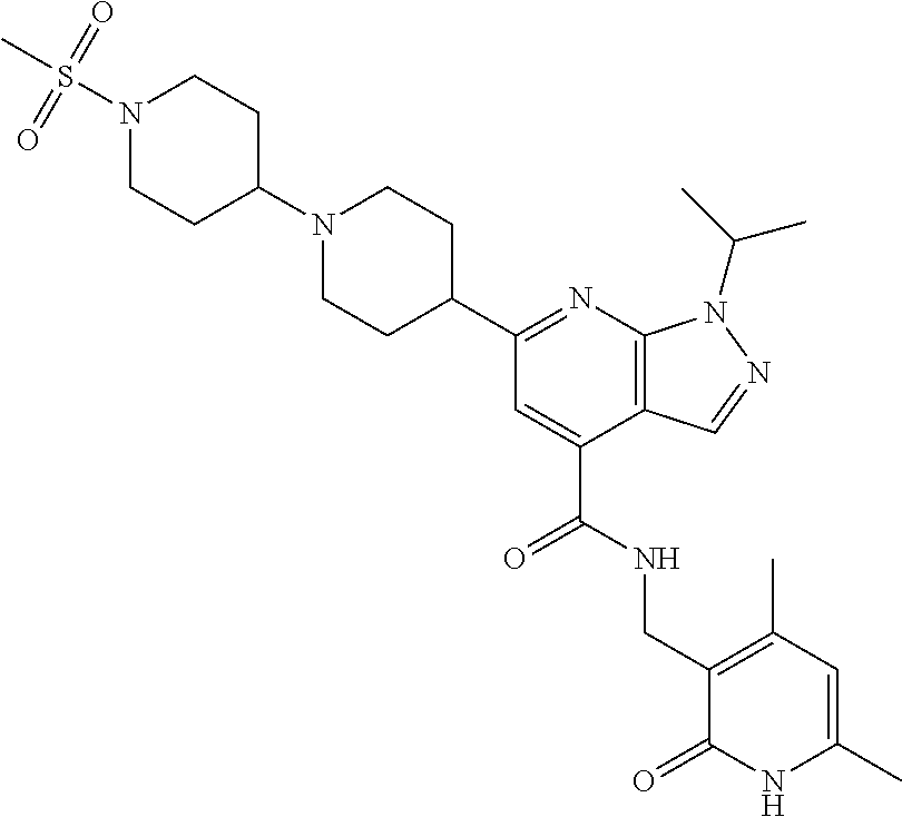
C1(C2=NC3=C(C(C(NCC4=C(C)C=C(C)NC4=O)=O)=C2)C=NN3C(C)C)CCN(C2CCN(S(C)(=O)=O)CC2)CC1
